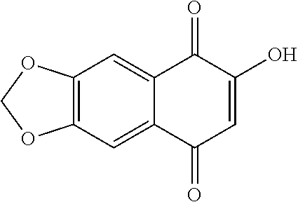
C12=C(C=C3C(=C1)C(=O)C(O)=CC3=O)OCO2
